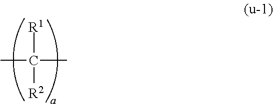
CC(C)([R1])[R2]
